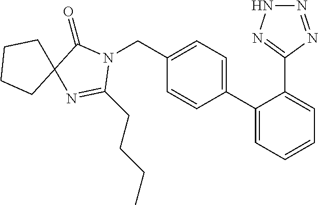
C1(C2=CC=C(CN3C(=O)C4(N=C3CCCC)CCCC4)C=C2)=CC=CC=C1C1=NNN=N1
